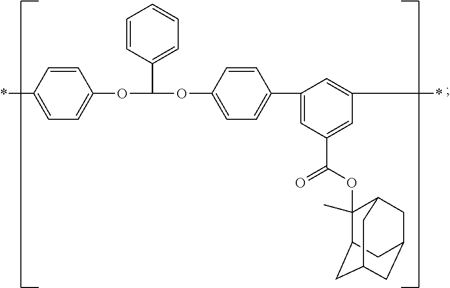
C1(OC(OC2=CC=C(C3=CC(C(OC4(C)C5CC6CC(CC4C6)C5)=O)=CC(*)=C3)C=C2)C2=CC=CC=C2)=CC=C(*)C=C1
